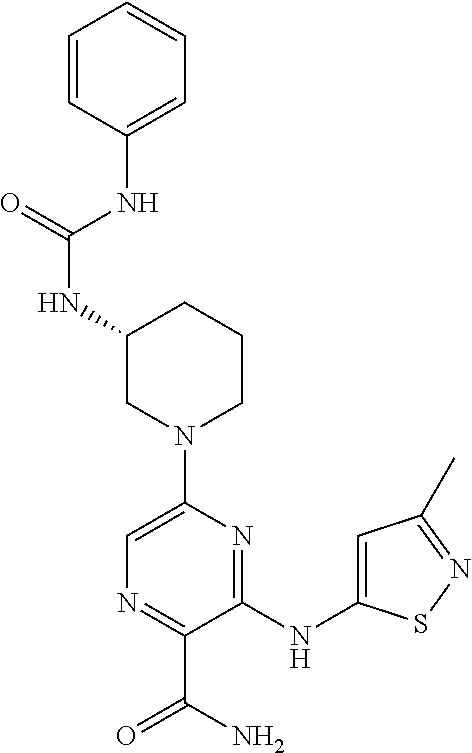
N(C1CN(C2=CN=C(C(N)=O)C(NC3=CC(C)=NS3)=N2)CCC1)C(=O)NC1=CC=CC=C1
